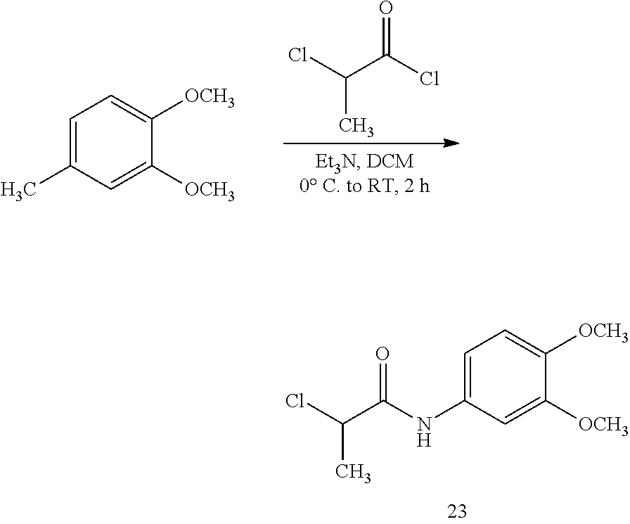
C1=C(C)C=C([OCH3])C([OCH3])=C1.ClC(C(Cl)=O)C.C1=C(NC(C(Cl)C)=O)C=C([OCH3])C([OCH3])=C1
